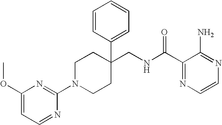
C1(CNC(C2=NC=CN=C2N)=O)(C2=CC=CC=C2)CCN(C2=NC(OC)=CC=N2)CC1
